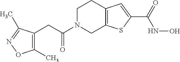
C1N(C(CC2=C(C)ON=C2C)=O)CC2=C(C1)C=C(C(=O)NO)S2
